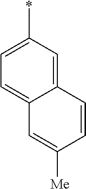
C1=C(*)C=C2C(=C1)C=C([Me])C=C2
